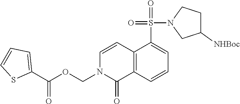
C12=C(C=CC=C1S(N1CC([NHBoc])CC1)(=O)=O)C(=O)N(COC(C1=CC=CS1)=O)C=C2
